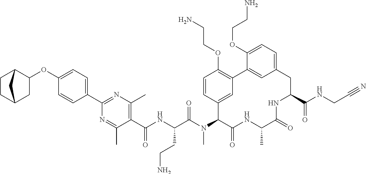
C1(C(NC(C(N(C2C(=O)NC(C)C(=O)NC(C(NCC#N)=O)CC3=CC=C(OCCN)C(=C3)C3=C(OCCN)C=CC2=C3)C)=O)CCN)=O)=C(C)N=C(C2=CC=C(OC3C4CCC(C3)C4)C=C2)N=C1C
